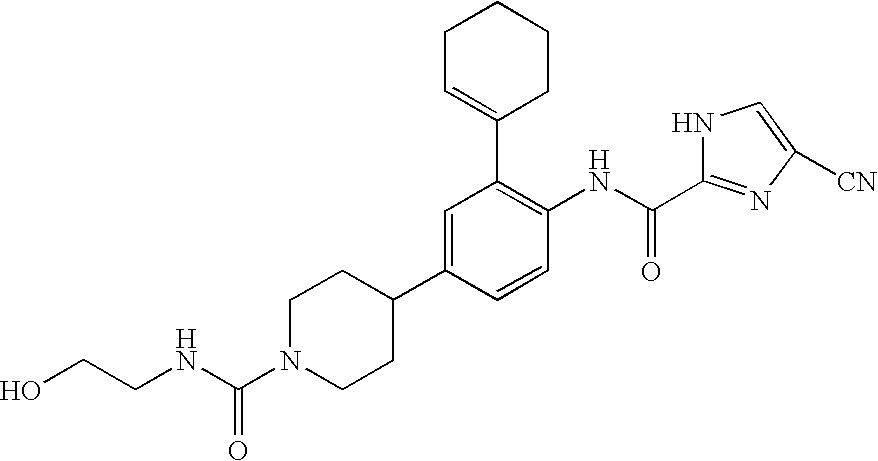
C1C=C(C2=C(NC(=O)C3=NC([CN])=CN3)C=CC(C3CCN(C(=O)NCCO)CC3)=C2)CCC1
